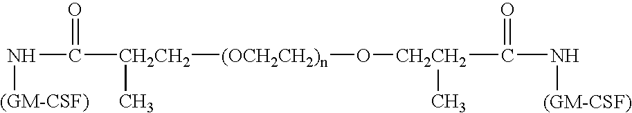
[CH2CH2](C(=O)N[(GM-CSF)])(C)O[(OCH2CH2)n][CH2CH2](C(=O)N[(GM-CSF)])C
